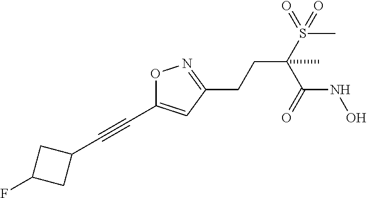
O1C(C#CC2CC(F)C2)=CC(CCC(S(C)(=O)=O)(C(NO)=O)C)=N1
